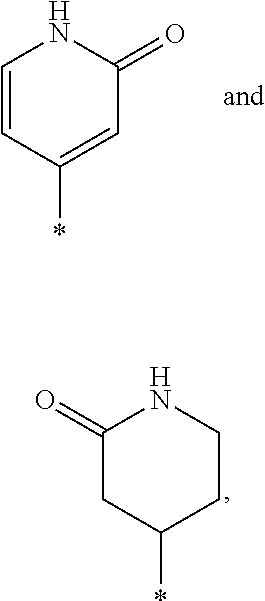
C1=CC(*)=CC(=O)N1.C1(=O)CC(*)CCN1
